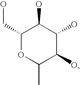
C1(CO)OC(C)C(O)C(O)C1O
